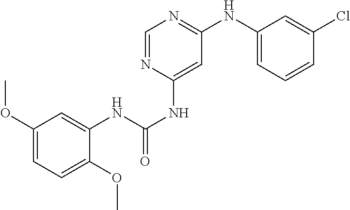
C1(OC)=CC=C(OC)C(NC(=O)NC2=CC(NC3=CC=CC(Cl)=C3)=NC=N2)=C1
